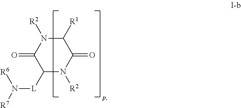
C1([L]N([R7])[R6])N([R2])C(=O)C([R1])N([R2])C1=O
